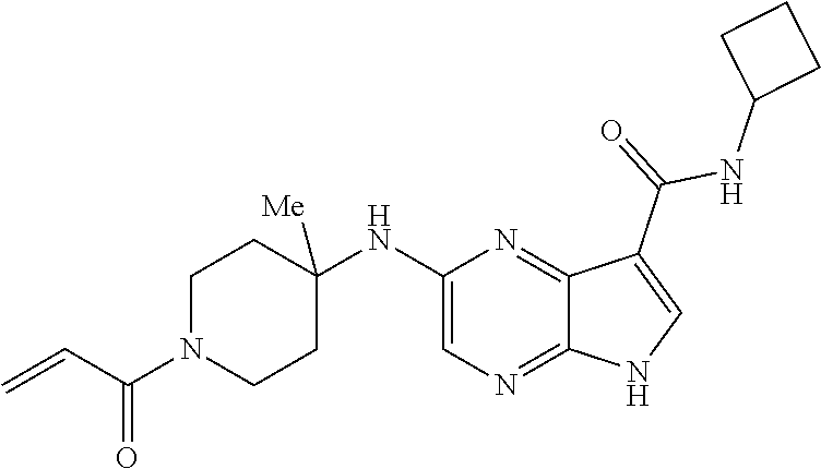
C1N(C(C=C)=O)CCC(NC2=CN=C3C(=N2)C(C(=O)NC2CCC2)=CN3)([Me])C1
